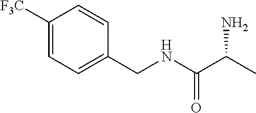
C1=C([F3C])C=CC(CNC(C(C)N)=O)=C1
